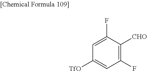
C1=C(F)C([CHO])=C(F)C=C1[TfO]
